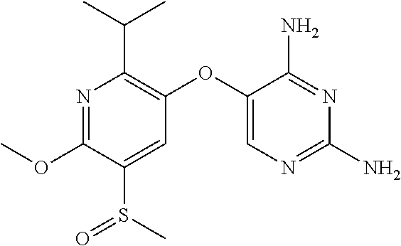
N1=C(OC)C(S(C)=O)=CC(OC2=CN=C(N)N=C2N)=C1C(C)C
